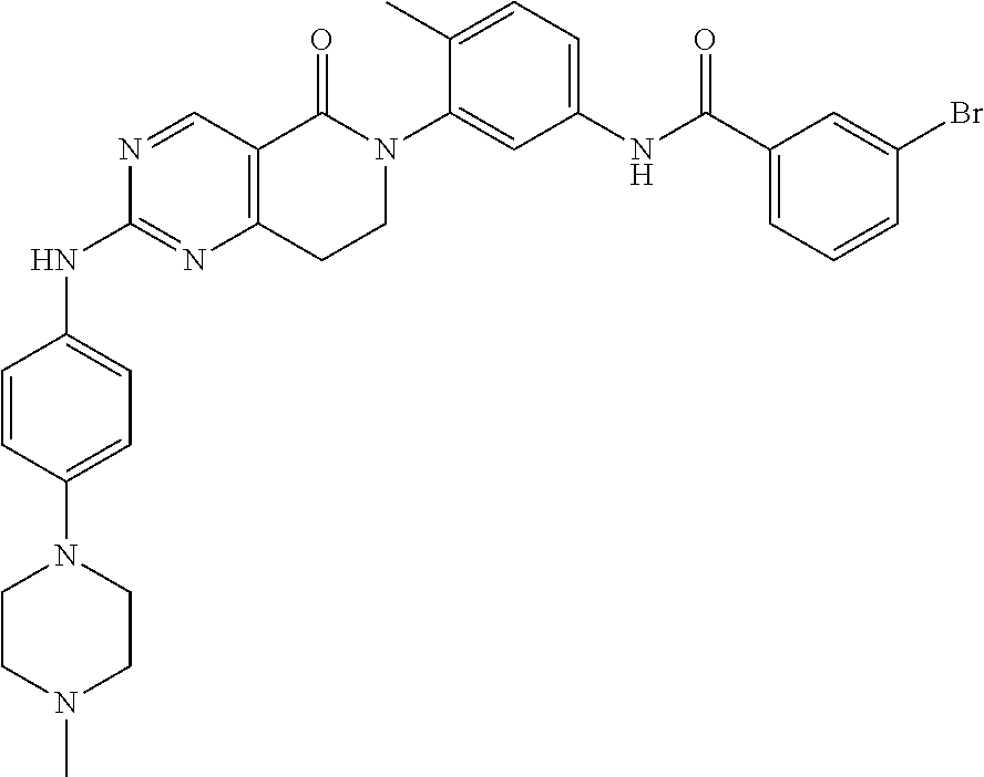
N1=CC2=C(N=C1NC1=CC=C(N3CCN(C)CC3)C=C1)CCN(C1=CC(NC(C3=CC=CC(Br)=C3)=O)=CC=C1C)C2=O
